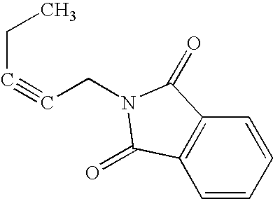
C(C#CCN1C(=O)C2=C(C=CC=C2)C1=O)C
